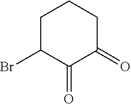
C1C(Br)C(=O)C(=O)CC1
